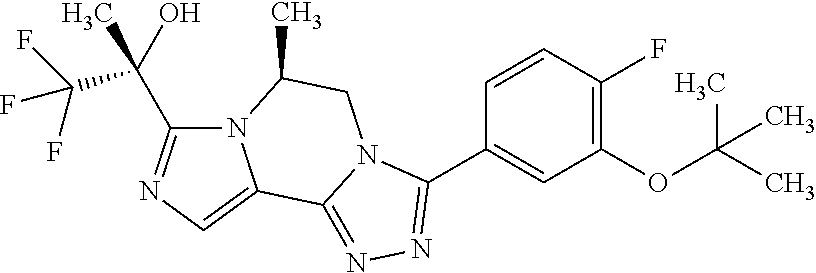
N12C(C(C(F)(F)F)(O)C)=NC=C1C1=NN=C(C3=CC(OC(C)(C)C)=C(F)C=C3)N1CC2C
